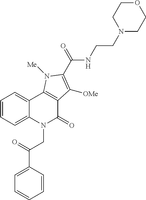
C1=CC=C2C(=C1)C1=C(C(=O)N2CC(C2=CC=CC=C2)=O)C([OMe])=C(C(=O)NCCN2CCOCC2)N1[Me]
